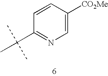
C1=CC(C(C)(C)C)=NC=C1[CO2Me]
